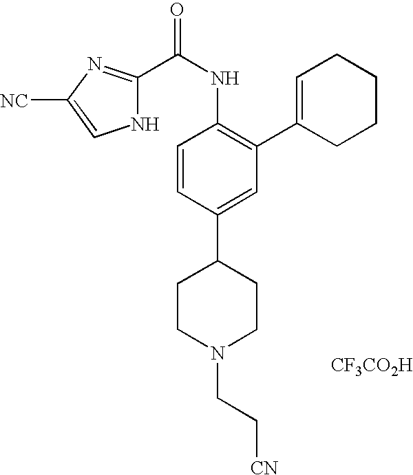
[CF3CO2H].C1CN(CC[CN])CCC1C1=CC(C2=CCCCC2)=C(NC(=O)C2=NC([NC])=CN2)C=C1
